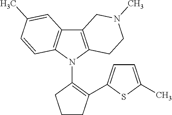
C12=C(N(C3=C(C4=CC=C(C)S4)CCC3)C3=C1C=C(C)C=C3)CCN(C)C2
